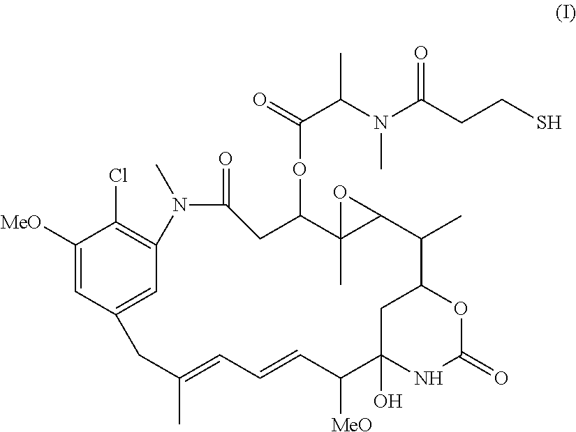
C1([MeO])=CC2=CC(=C1Cl)N(C)C(=O)CC(OC(=O)C(N(C(CCS)=O)C)C)C1(C)C(C(C)C3OC(=O)NC(O)(C([MeO])C=CC=C(C)C2)C3)O1
